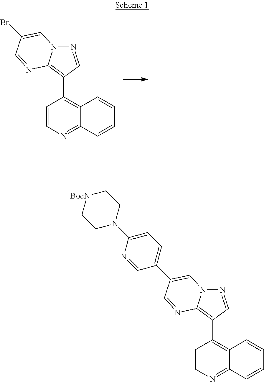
C1=CN=C2C(=C1C1=C3N(N=C1)C=C(Br)C=N3)C=CC=C2.C1=CN=C2C(=C1C1=C3N(N=C1)C=C(C1=CC=C(N4CC[BocN]CC4)N=C1)C=N3)C=CC=C2
